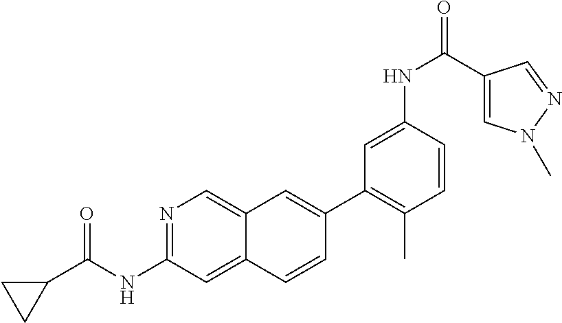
N1=C(NC(C2CC2)=O)C=C2C(=C1)C=C(C1=C(C)C=CC(NC(=O)C3=CN(C)N=C3)=C1)C=C2
